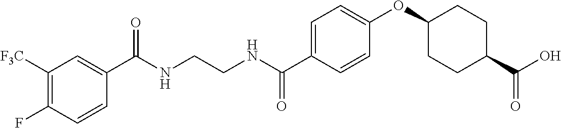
C1(C(NCCNC(C2=CC=C(OC3CCC(C(O)=O)CC3)C=C2)=O)=O)=CC([F3C])=C(F)C=C1
